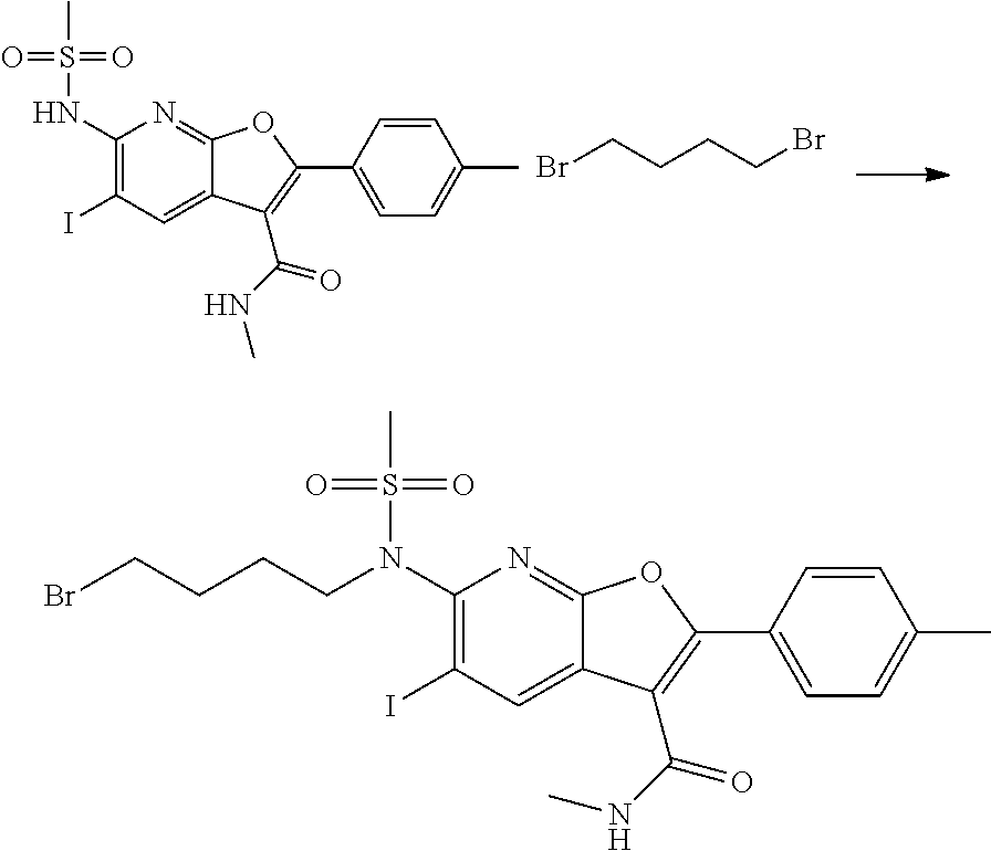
N(C1=C(I)C=C2C(=N1)OC(C1=CC=C(C)C=C1)=C2C(=O)NC)S(C)(=O)=O.BrCCCCBr.BrCCCCN(C1=C(I)C=C2C(=N1)OC(C1=CC=C(C)C=C1)=C2C(=O)NC)S(C)(=O)=O
